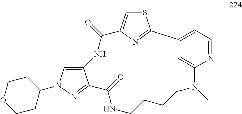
C12=CN(C3CCOCC3)N=C1C(=O)NCCCCN(C)C1=CC(=CC=N1)C1=NC(=CS1)C(=O)N2
